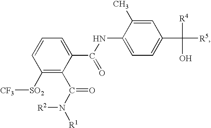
C1([SO2][CF3])=C(C(N([R1])[R2])=O)C(C(NC2=CC=C(C([R5])([R4])O)C=C2C)=O)=CC=C1
